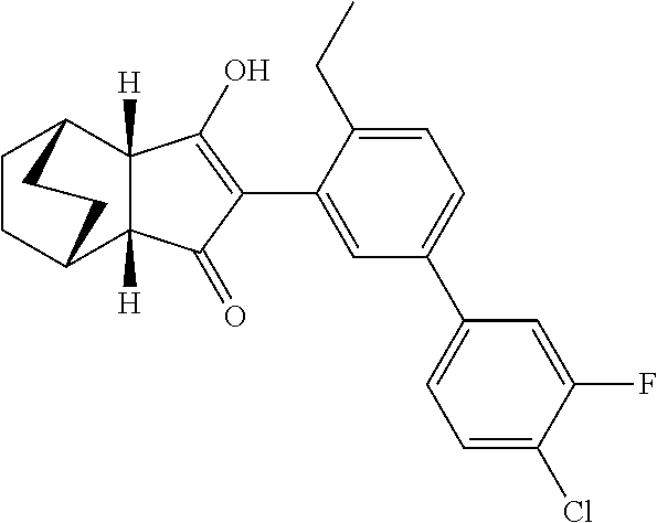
C1=C(C2=C(O)C3([H])C([H])(C2=O)C2CCC3CC2)C(CC)=CC=C1C1=CC=C(Cl)C(F)=C1
